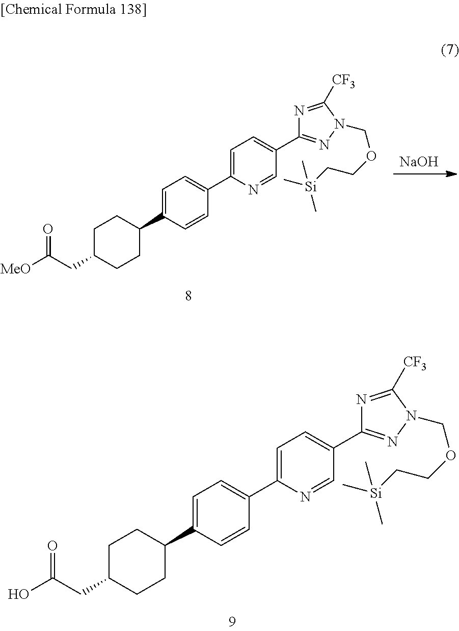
[NaOH].C1(C2=CC=C(C3CCC(CC([MeO])=O)CC3)C=C2)=CC=C(C2=NN(COCC[Si](C)(C)C)C([CF3])=N2)C=N1.C1(C2=CC=C(C3CCC(CC(O)=O)CC3)C=C2)=CC=C(C2=NN(COCC[Si](C)(C)C)C([CF3])=N2)C=N1
